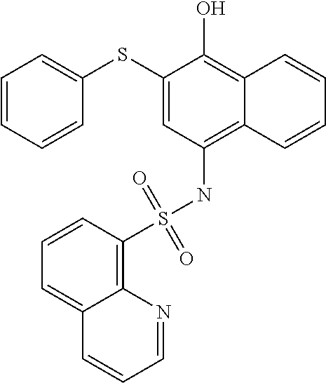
C1(SC2=CC=CC=C2)=CC(NS(C2=C3C(=CC=C2)C=CC=N3)(=O)=O)=C2C(=C1O)C=CC=C2
